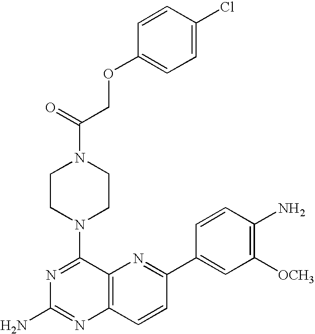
N1=C(N2CCN(C(=O)COC3=CC=C(Cl)C=C3)CC2)C2=C(N=C1N)C=CC(C1=CC([OCH3])=C(N)C=C1)=N2
